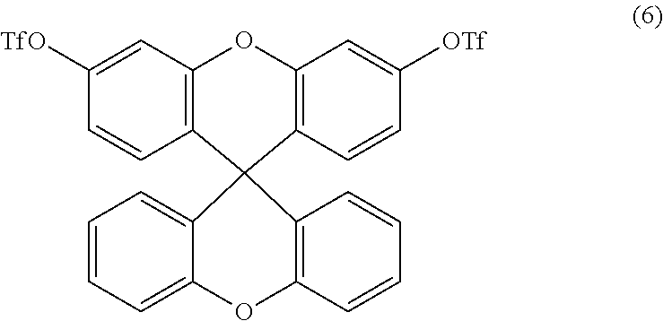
C1([TfO])=CC2=C(C=C1)C1(C3=CC=CC=C3OC3=C1C=CC=C3)C1=C(O2)C=C([OTf])C=C1
